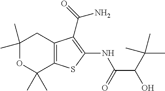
C1(C)(C)OC(C)(C)C2=C(C1)C(C(=O)N)=C(NC(C(C(C)(C)C)O)=O)S2
